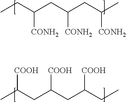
CCC(CC(CC(C)[CONH2])[CONH2])[CONH2].CC(CC(CC(CC)[COOH])[COOH])[COOH]
